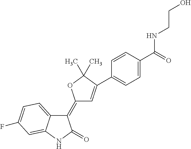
C1(=C2C=C(C3=CC=C(C(=O)NCCO)C=C3)C(C)(C)O2)C2=CC=C(F)C=C2NC1=O
